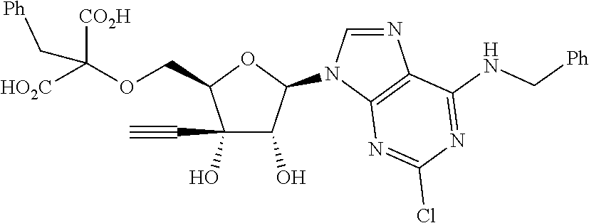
N1(C2OC(COC([CO2H])([HO2C])C[Ph])C(C#C)(O)C2O)C=NC2=C1N=C(Cl)N=C2NC[Ph]
